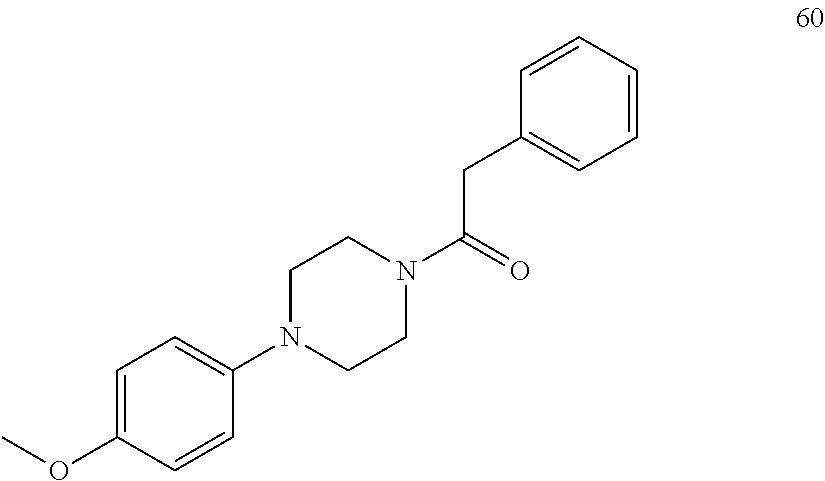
C1=C(OC)C=CC(N2CCN(C(=O)CC3=CC=CC=C3)CC2)=C1
